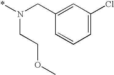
C1=C(CN(*)CCOC)C=CC=C1Cl
